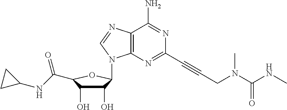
C1(O)C(O)C(C(NC2CC2)=O)OC1N1C2=C(N=C1)C(N)=NC(C#CCN(C(NC)=O)C)=N2
